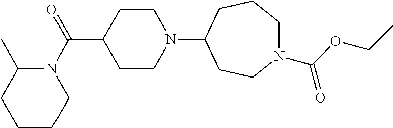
C1CN(C2CCN(C(OCC)=O)CCC2)CCC1C(=O)N1C(C)CCCC1
